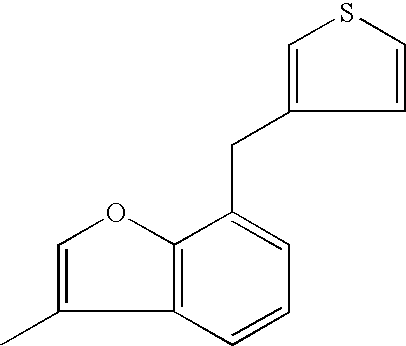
C12=C(OC=C1C)C(CC1=CSC=C1)=CC=C2
